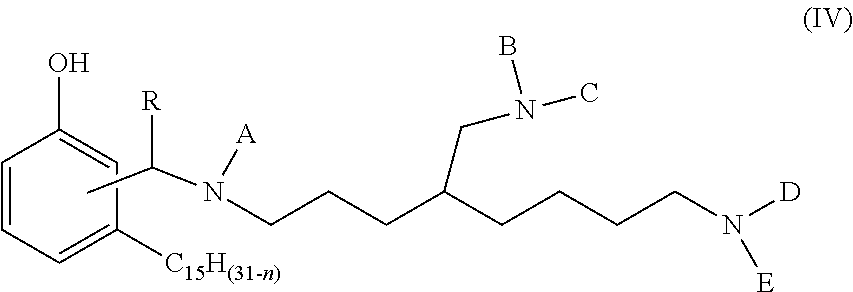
C1=CC=C([C15H(31-n)])C=C1O.CC(N(CCCC(CCCCN([D])[E])CN(C)B)[A])[R]
